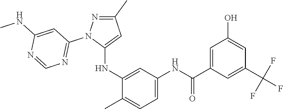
C1(C)=NN(C2=NC=NC(NC)=C2)C(NC2=CC(NC(=O)C3=CC(O)=CC(C(F)(F)F)=C3)=CC=C2C)=C1
